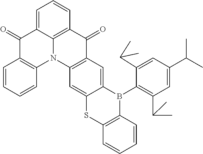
C1(=O)C2=C(N3C4=C(C(=O)C5=C3C=C3C(=C5)B(C5=C(C(C)C)C=C(C(C)C)C=C5C(C)C)C5=C(C=CC=C5)S3)C=CC=C14)C=CC=C2
